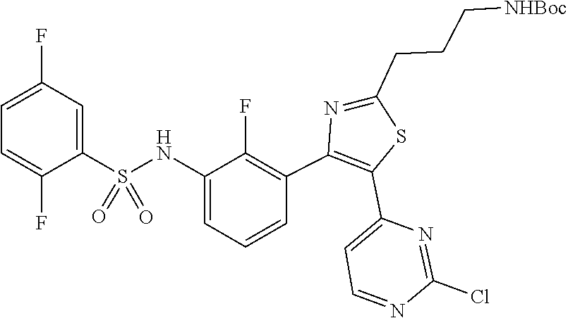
C1(Cl)=NC(C2=C(C3=C(F)C(NS(=O)(C4=CC(F)=CC=C4F)=O)=CC=C3)N=C(CCC[NHBoc])S2)=CC=N1
